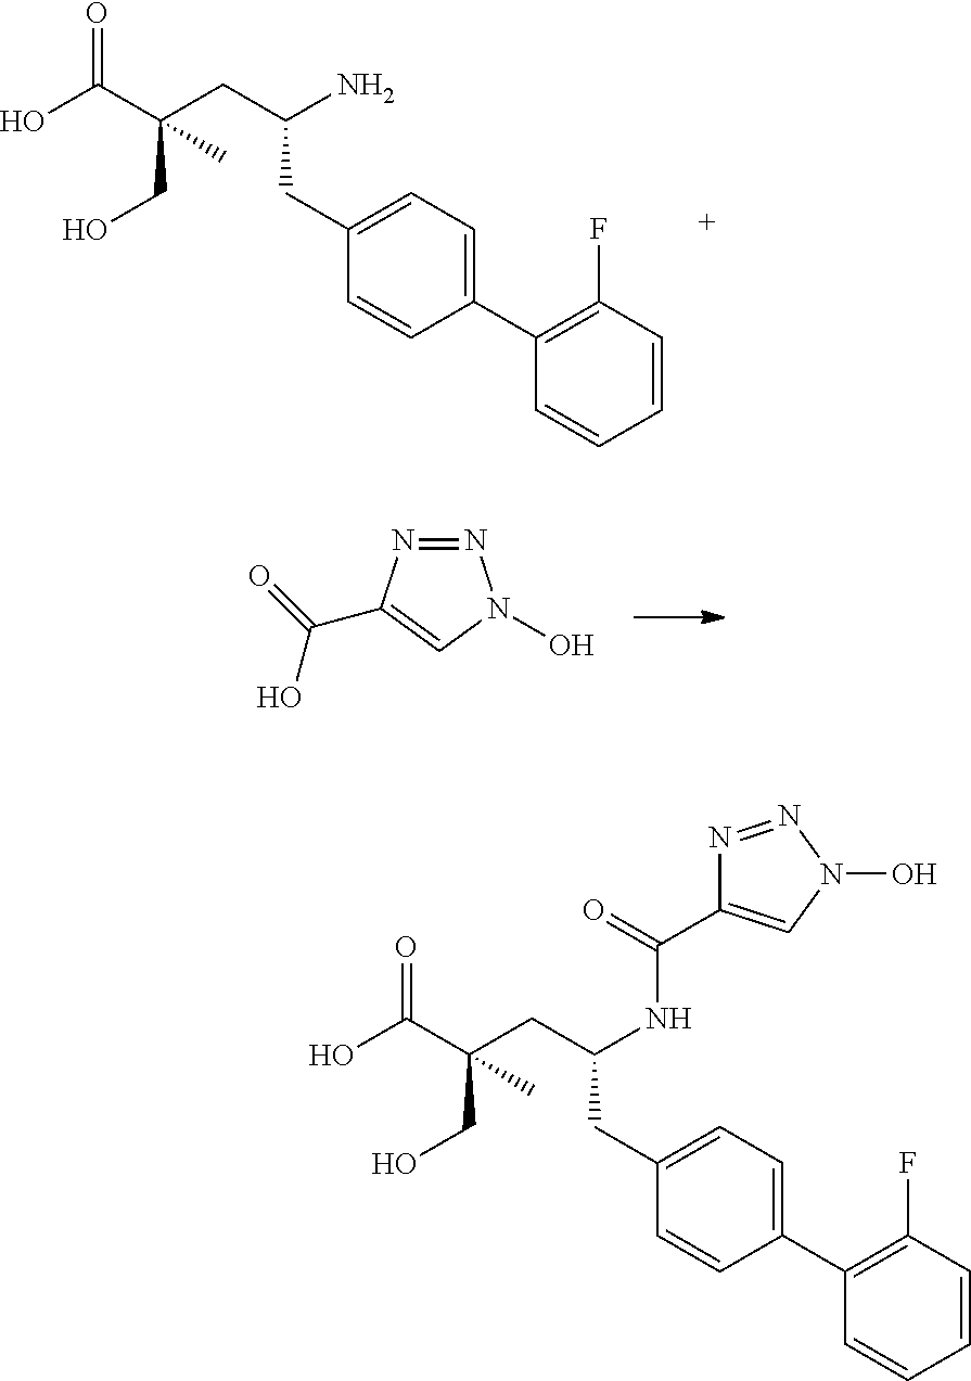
C1=CC=CC(F)=C1C1=CC=C(CC(CC(C(O)=O)(CO)C)N)C=C1.N1=NN(O)C=C1C(O)=O.C1=CC=CC(F)=C1C1=CC=C(CC(CC(C(O)=O)(CO)C)NC(=O)C2=CN(O)N=N2)C=C1
